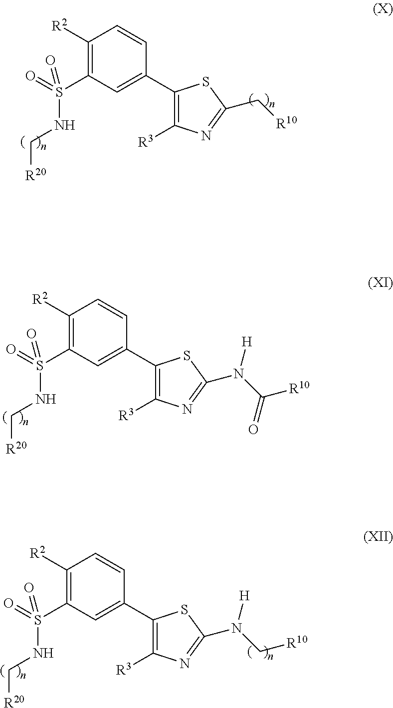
C1([R2])=C(S(NC[R20])(=O)=O)C=C(C2=C([R3])N=C(C[R10])S2)C=C1.C1([R2])=C(S(NC[R20])(=O)=O)C=C(C2=C([R3])N=C(N(C([R10])=O)[H])S2)C=C1.C1([R2])=C(S(NC[R20])(=O)=O)C=C(C2=C([R3])N=C(N(C[R10])[H])S2)C=C1
